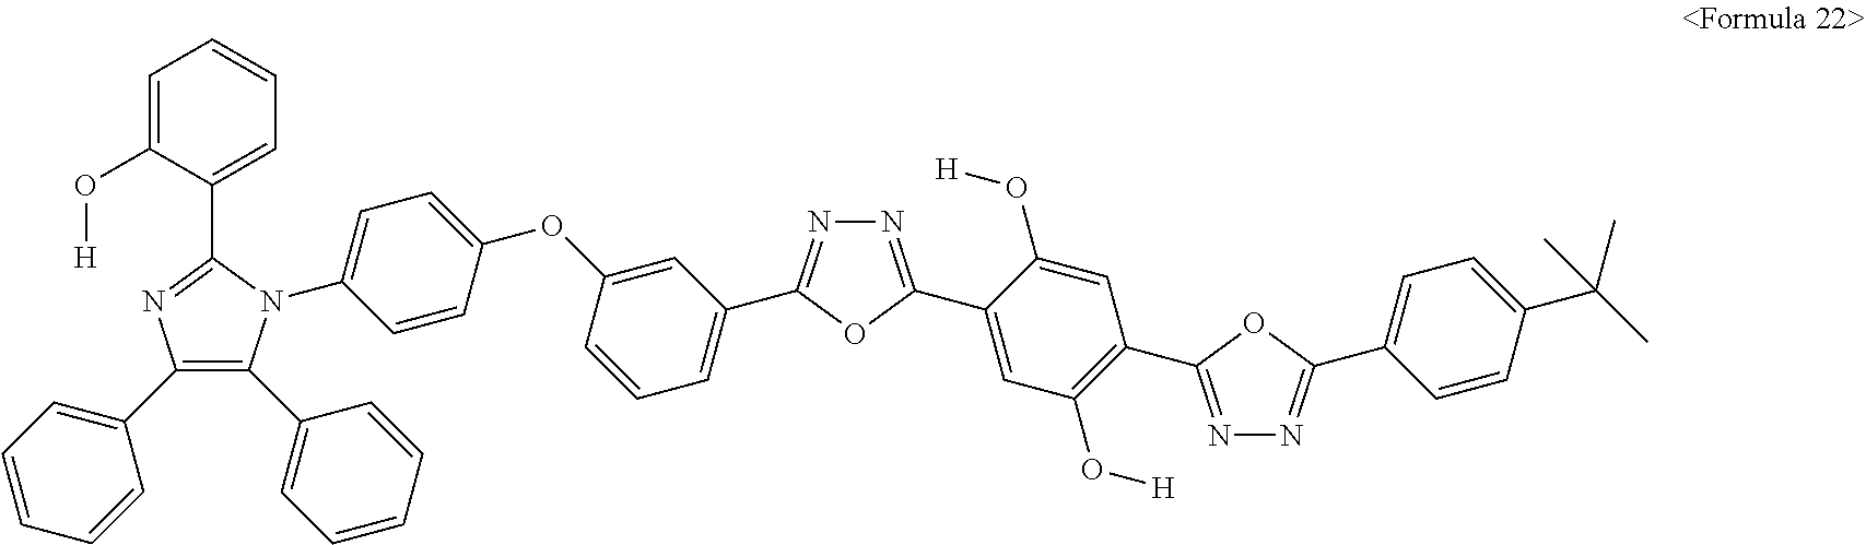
N1=C(C2=CC(O[H])=C(C3=NN=C(C4=CC=C(C(C)(C)C)C=C4)O3)C=C2O[H])OC(C2=CC=CC(OC3=CC=C(N4C(C5=CC=CC=C5)=C(C5=CC=CC=C5)N=C4C4=CC=CC=C4O[H])C=C3)=C2)=N1
